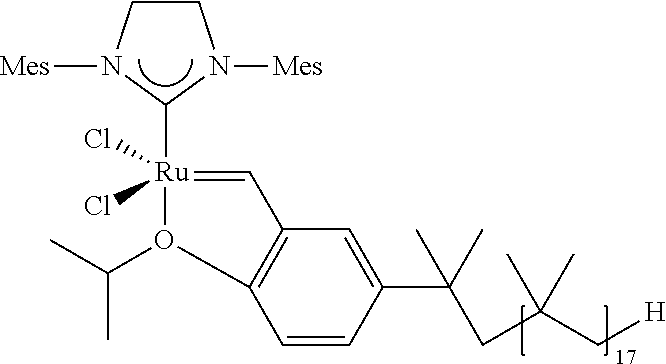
C1CN([Mes])C([Ru]2(Cl)(Cl)=CC3=C(O2C(C)C)C=CC(C(CC(C[H])(C)C)(C)C)=C3)N1[Mes]
